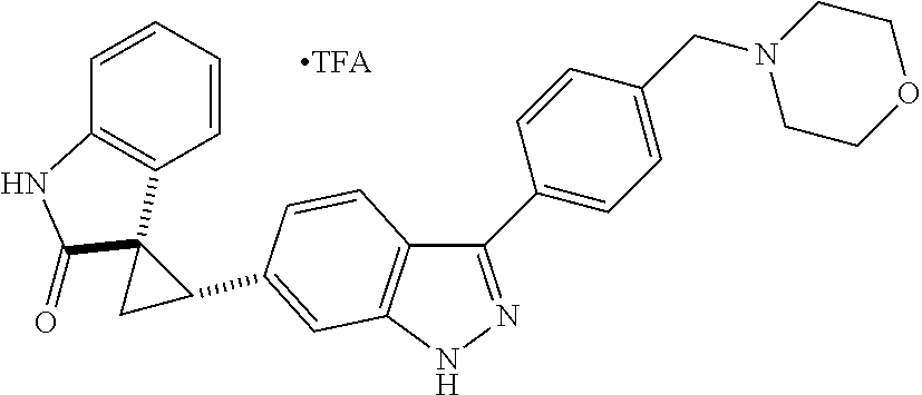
C1(C2=CC=C(CN3CCOCC3)C=C2)=NNC2=C1C=CC(C1C3(C4=C(C=CC=C4)NC3=O)C1)=C2
